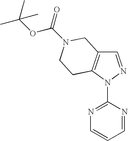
C1=NN(C2=NC=CC=N2)C2=C1CN(C(=O)OC(C)(C)C)CC2
